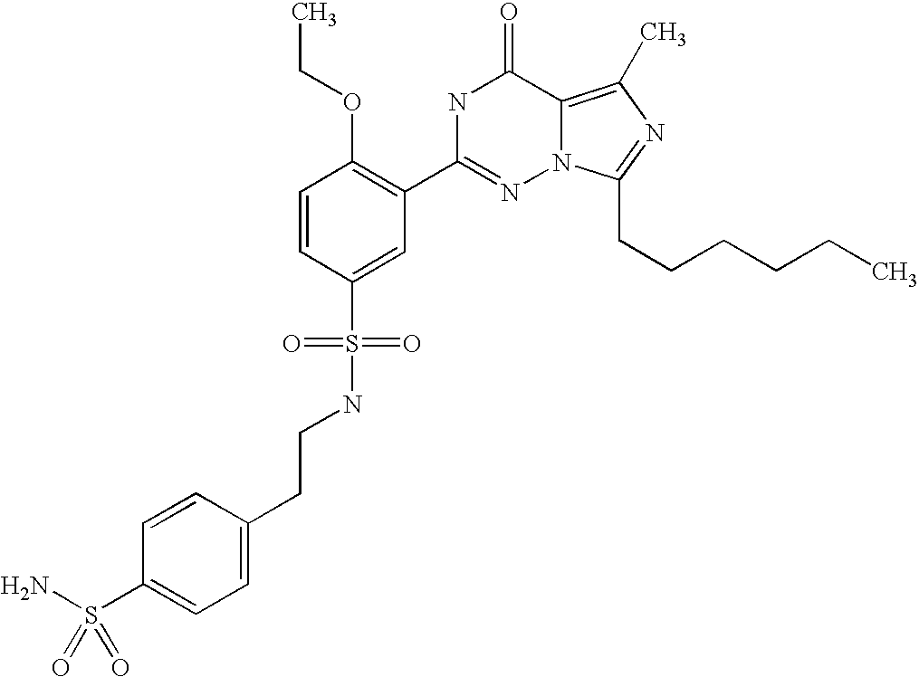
C1=CC(S(NCCC2=CC=C(S(N)(=O)=O)C=C2)(=O)=O)=CC(C2=NN3C(=C(C)N=C3CCCCCC)C(=O)N2)=C1OCC
